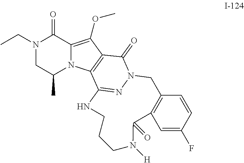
N1(CC)CC(C)N2C(=C(OC)C3=C2C2=NN(C3=O)CC3=C(C=C(F)C=C3)C(=O)N([H])CCCN2)C1=O
